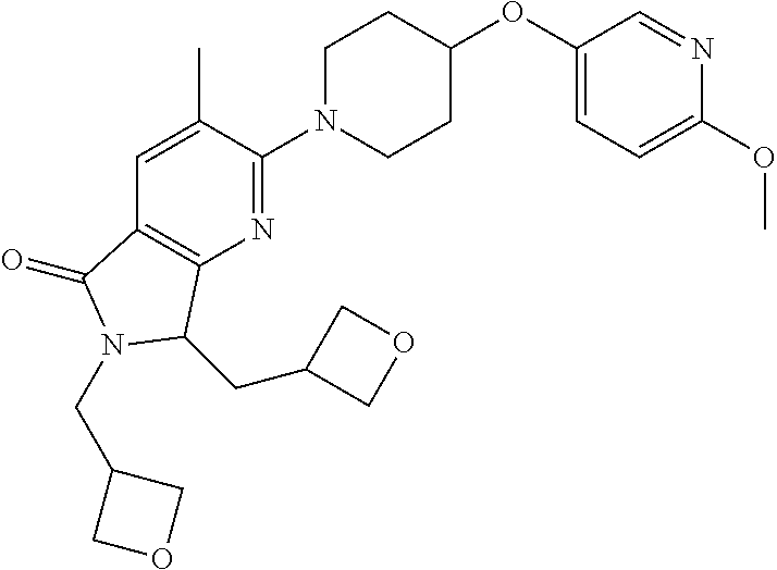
C1(OC2CCN(C3=NC4=C(C=C3C)C(=O)N(CC3COC3)C4CC3COC3)CC2)=CC=C(OC)N=C1
